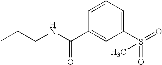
C1(C(NCCC)=O)=CC(S(=O)(=O)C)=CC=C1
